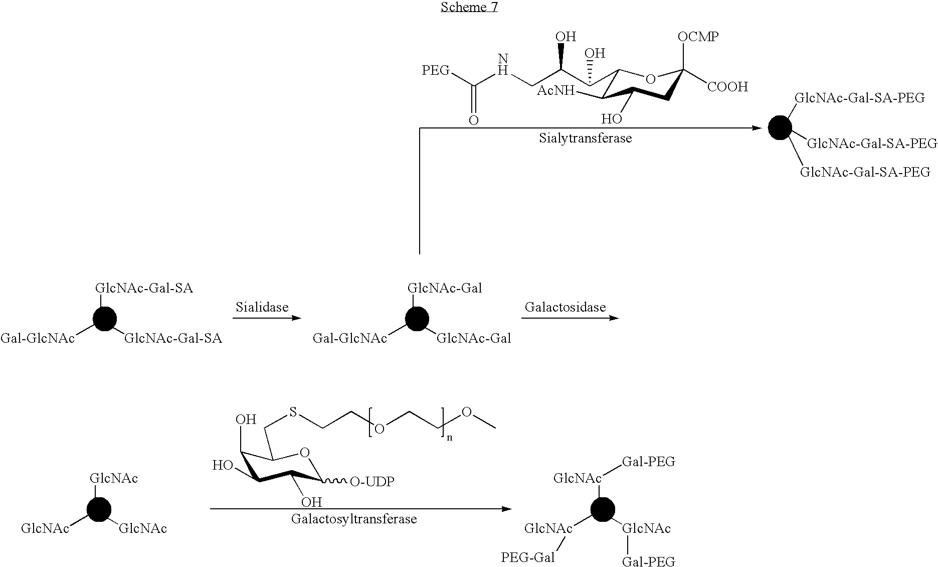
[PEG]C(=O)NCC(C(O)C1C([AcNH])C(O)CC([OCMP])([COOH])O1)O.[GlcNAc-Gal-SA]C([GlcNAc-Gal-SA])[Gal-GlcNAc].[GlcNAc-Gal]C([GlcNAc-Gal])[Gal-GlcNAc].C([GlcNAc-Gal-SA-PEG])([GlcNAc-Gal-SA-PEG])[GlcNAc-Gal-SA-PEG].C1(O)C(O)C(O)C([O-UDP])OC1CSCCOCCOC.[GlcNAc]C([GlcNAc])[GlcNAc].[GlcNAc](C([GlcNAc][Gal-PEG])[GlcNAc][PEG-Gal])[Gal-PEG]
